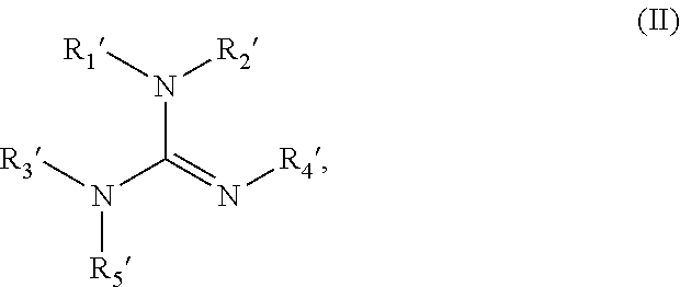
[R1]N([R2])C(N([R3])[R5])=N[R4]
